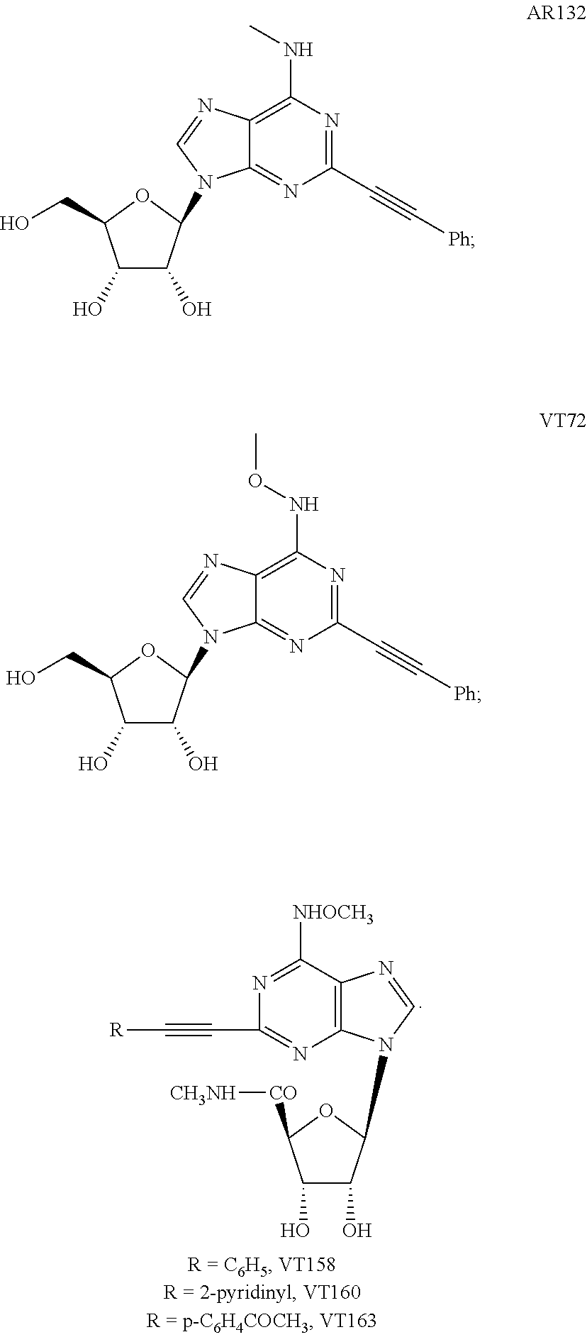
C12=C(C([NHOCH3])=NC(C#C[R])=N1)N=CN2C1C(O)C(O)C([CO][CH3NH])O1.C12=C(NC)N=C(C#C[Ph])N=C1N(C1C(O)C(O)C(CO)O1)C=N2.C12=C(NOC)N=C(C#C[Ph])N=C1N(C1C(O)C(O)C(CO)O1)C=N2
